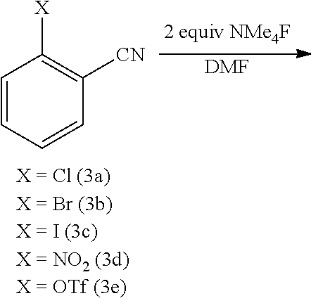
[DMF].C1=CC=CC([CN])=C1[X]
